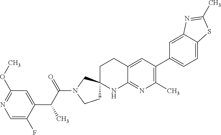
C1=C(F)C(C(C(N2CCC3(C2)CCC2=CC(C4=CC=C5C(=C4)N=C(C)S5)=C(C)N=C2N3)=O)C)=CC(OC)=N1
